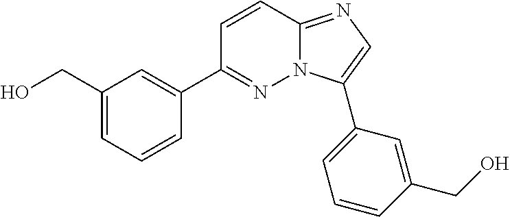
C1(CO)=CC=CC(C2=NN3C(=NC=C3C3=CC=CC(CO)=C3)C=C2)=C1
